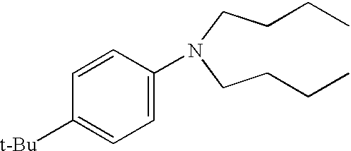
C(CN(CCCC)C1=CC=C([t-Bu])C=C1)CC
